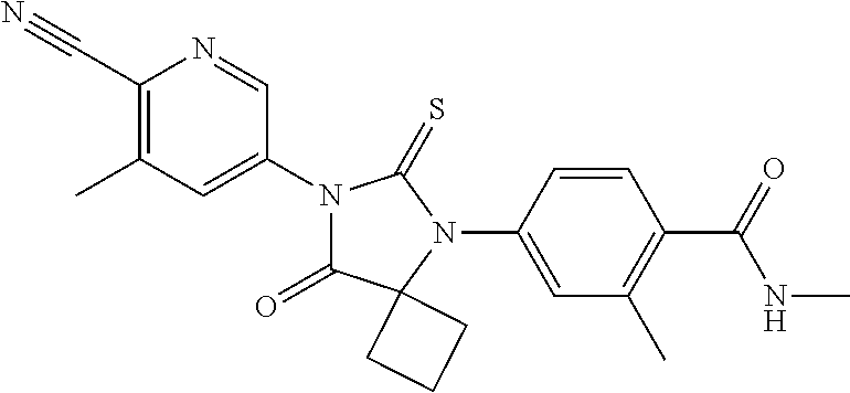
C1(C#N)=C(C)C=C(N2C(=O)C3(N(C4=CC(C)=C(C(NC)=O)C=C4)C2=S)CCC3)C=N1
